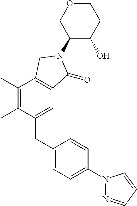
C1(CC2=CC=C(N3N=CC=C3)C=C2)=CC2=C(C(C)=C1C)CN(C1C(O)CCOC1)C2=O
